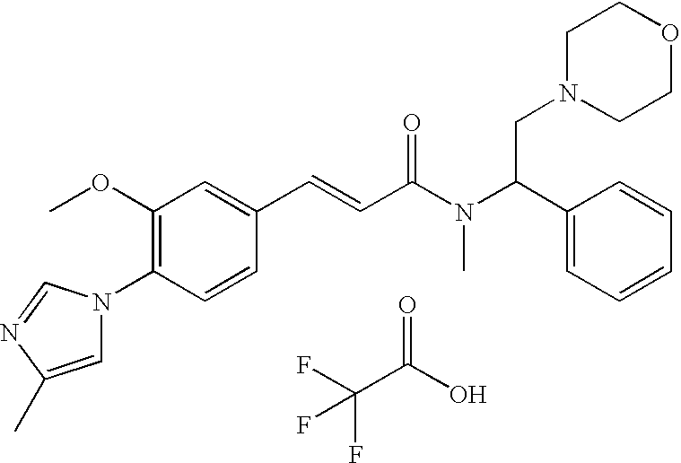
C1(OC)=C(N2C=C(C)N=C2)C=CC(C=CC(N(C(C2=CC=CC=C2)CN2CCOCC2)C)=O)=C1.FC(C(O)=O)(F)F
